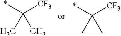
*C([CF3])(C)C.C1CC1([CF3])*
